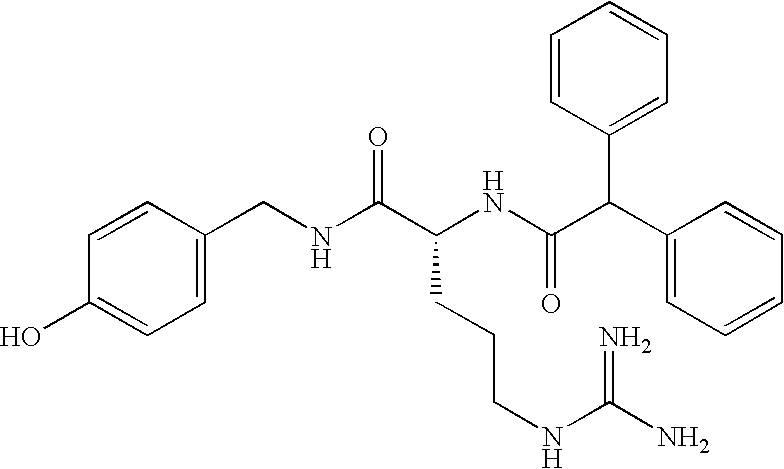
C1=CC=CC=C1C(C(NC(C(NCC1=CC=C(O)C=C1)=O)CCCNC(N)=N)=O)C1=CC=CC=C1
